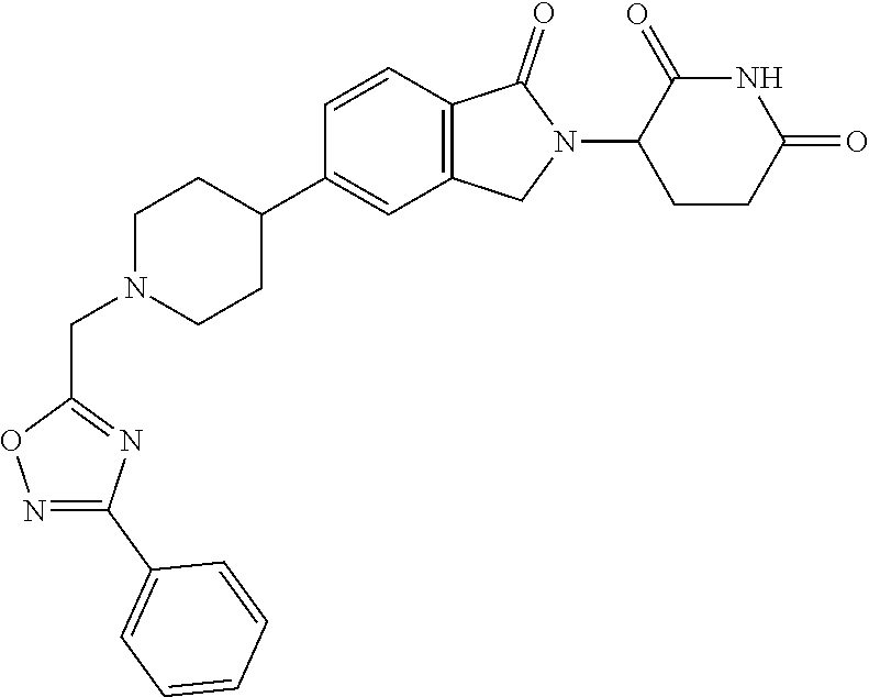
C1N(CC2=NC(C3=CC=CC=C3)=NO2)CCC(C2=CC3=C(C=C2)C(=O)N(C2CCC(=O)NC2=O)C3)C1
